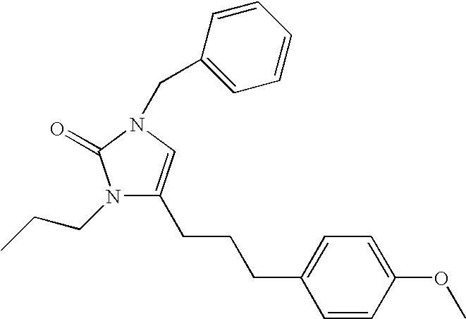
C1(CCCC2=CC=C(OC)C=C2)=CN(CC2=CC=CC=C2)C(=O)N1CCC
